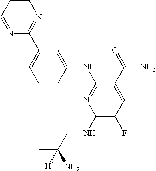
C1=CC=NC(C2=CC=CC(NC3=NC(NCC(C)(N)[H])=C(F)C=C3C(=O)N)=C2)=N1
